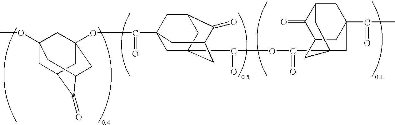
C12(C(=O)OC(=O)C34CC5C(=O)C(CC(C(=O)C)(C3)C5)C4)CC3(C(OC45CC6(OC)CC(C(=O)C(C4)C6)C5)=O)CC(C(=O)C(C1)C3)C2
